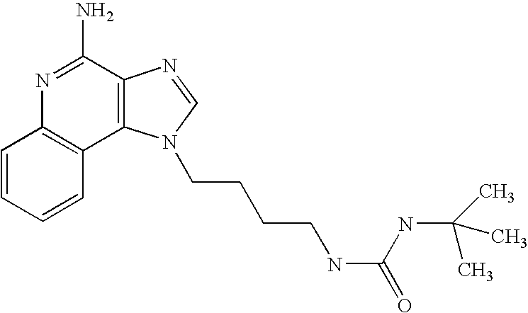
C1=CC=CC2=C1N=C(N)C1=C2N(CCCCNC(=O)NC(C)(C)C)C=N1
